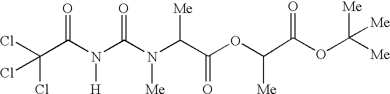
N(C(N(C(C(OC(C(OC([Me])([Me])[Me])=O)[Me])=O)[Me])[Me])=O)([H])C(=O)C(Cl)(Cl)Cl
